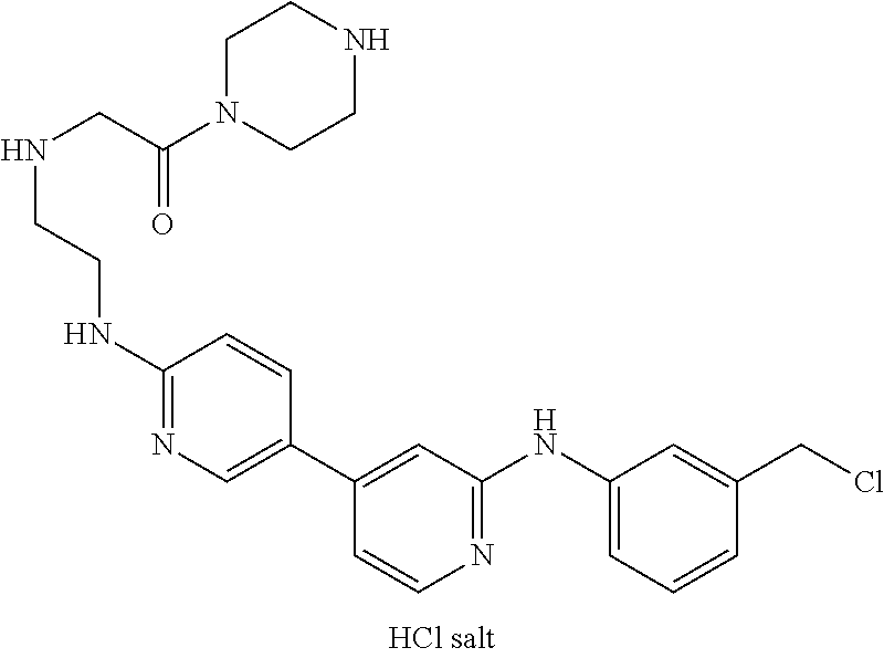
C1(NCCNCC(N2CCNCC2)=O)=NC=C(C2=CC(NC3=CC=CC(CCl)=C3)=NC=C2)C=C1
